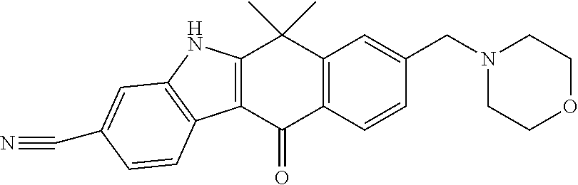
C12=C(C(=O)C3=C(C=C(CN4CCOCC4)C=C3)C1(C)C)C1=C(N2)C=C(C#N)C=C1
